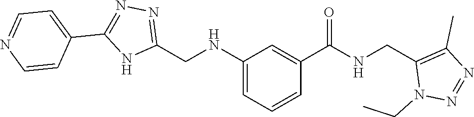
C1(CNC2=CC=CC(C(=O)NCC3=C(C)N=NN3CC)=C2)=NN=C(C2=CC=NC=C2)N1
